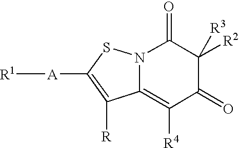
C12=C([R4])C(=O)C([R2])([R3])C(=O)N1SC([A][R1])=C2[R]
